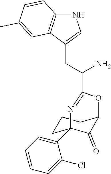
C1(Cl)=CC=CC=C1C12CCCC(C1=O)OC(C(CC1=CNC3=C1C=C(C)C=C3)N)=N2
